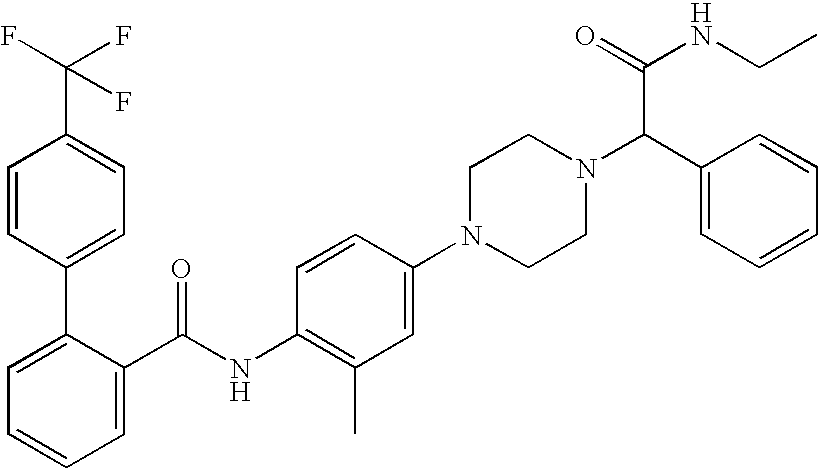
C1=CC(C2=CC=CC=C2C(NC2=C(C)C=C(N3CCN(C(C4=CC=CC=C4)C(NCC)=O)CC3)C=C2)=O)=CC=C1C(F)(F)F
